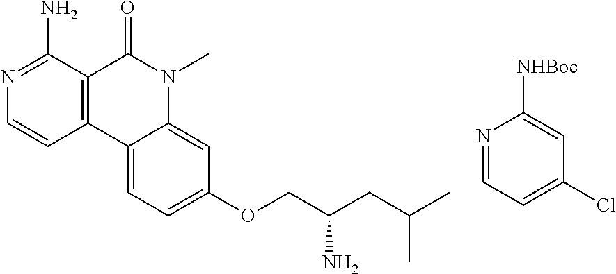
N1=C(N)C2=C(C=C1)C1=CC=C(OCC(CC(C)C)N)C=C1N(C)C2=O.N1=CC=C(Cl)C=C1[NHBoc]
